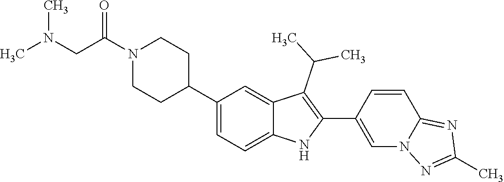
C1(C2CCN(C(CN(C)C)=O)CC2)=CC=C2C(=C1)C(C(C)C)=C(C1=CN3C(=NC(C)=N3)C=C1)N2
